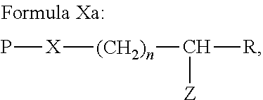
[(CH2)n]([X]P)C([R])[Z]
